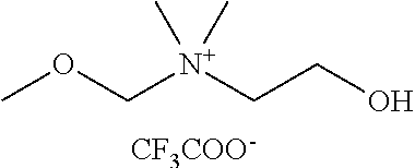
COC[N+](CCO)(C)C.[CF3COO-]
